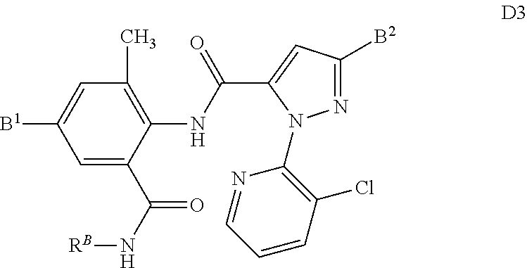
C1(C)=C(NC(=O)C2=CC([B2])=NN2C2=C(Cl)C=CC=N2)C(C(N[RB])=O)=CC([B1])=C1
